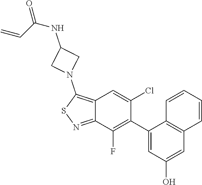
C12=C(N3CC(NC(=O)C=C)C3)SN=C1C(F)=C(C1=CC(O)=CC3=C1C=CC=C3)C(Cl)=C2
